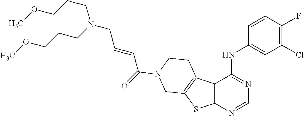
N(CC=CC(=O)N1CCC2=C(SC3=C2C(NC2=CC(Cl)=C(F)C=C2)=NC=N3)C1)(CCCOC)CCCOC
